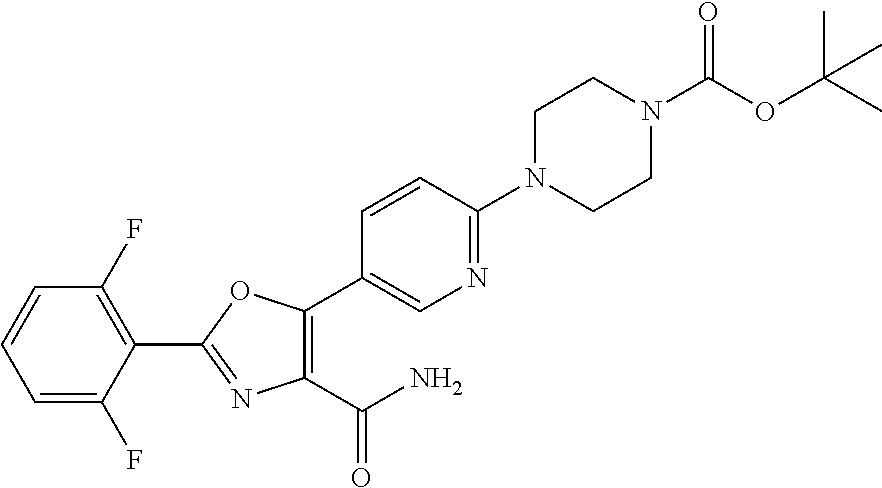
C1(C(N)=O)=C(C2=CN=C(N3CCN(C(=O)OC(C)(C)C)CC3)C=C2)OC(C2=C(F)C=CC=C2F)=N1
